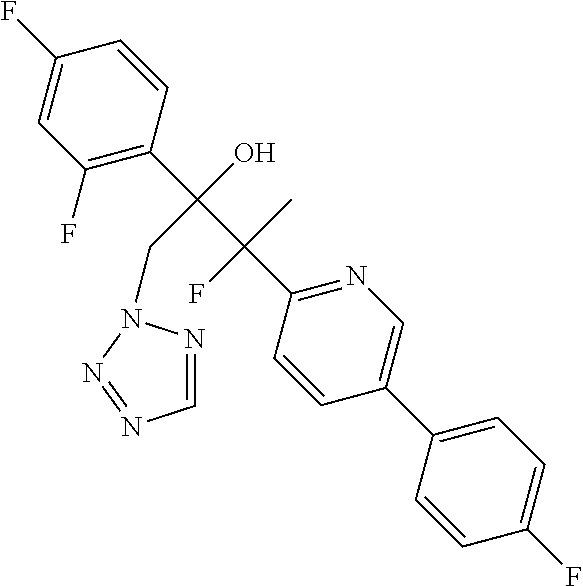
C1(C2=CN=C(C(C(C3=C(F)C=C(F)C=C3)(O)CN3N=CN=N3)(C)F)C=C2)=CC=C(F)C=C1
